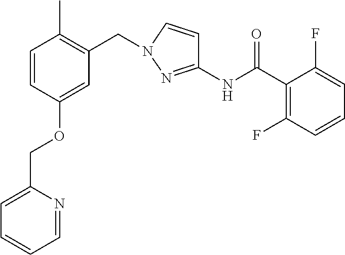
C1=CC(OCC2=CC=CC=N2)=CC(CN2C=CC(NC(C3=C(F)C=CC=C3F)=O)=N2)=C1C
